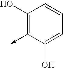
C1(O)=C(->C)C(O)=CC=C1
